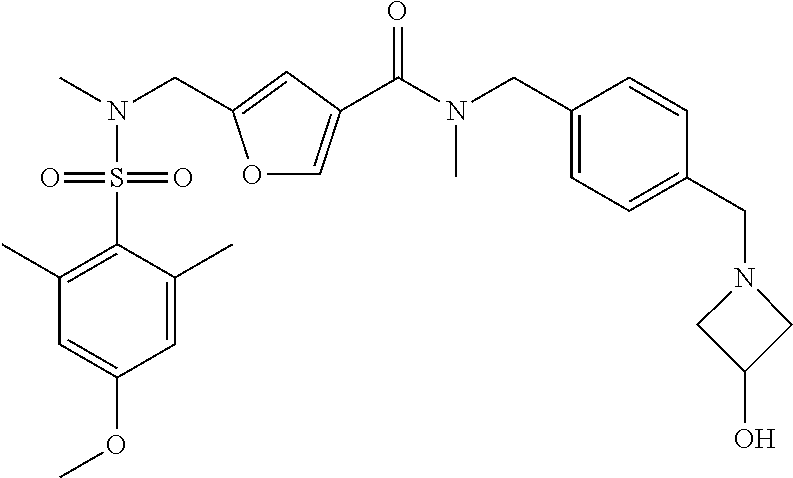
O1C=C(C(N(CC2=CC=C(CN3CC(O)C3)C=C2)C)=O)C=C1CN(C)S(C1=C(C)C=C(OC)C=C1C)(=O)=O
